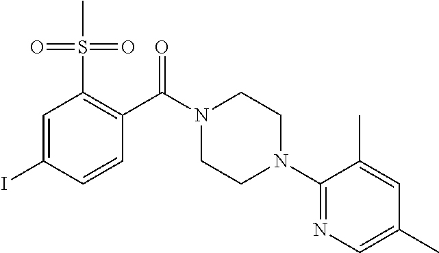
C1=C(I)C=CC(C(N2CCN(C3=NC=C(C)C=C3C)CC2)=O)=C1S(C)(=O)=O
